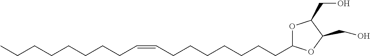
CCCCCCCCC=CCCCCCCCC1OC(CO)C(CO)O1
